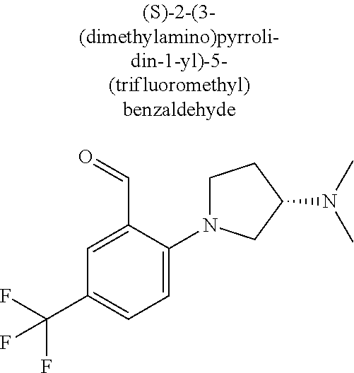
C1=C(C=O)C(N2CCC(N(C)C)C2)=CC=C1C(F)(F)F
